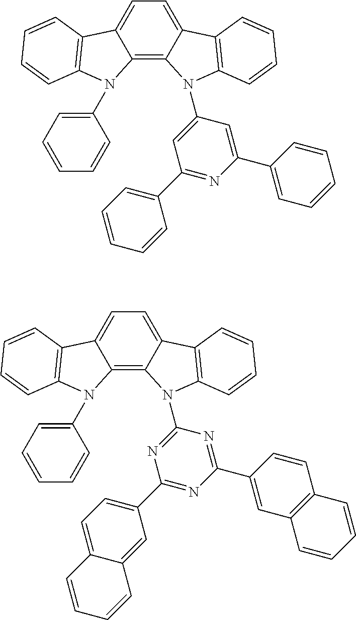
C12=C3C(=CC=C1C1=C(N2C2=CC=CC=C2)C=CC=C1)C1=C(N3C2=CC(C3=CC=CC=C3)=NC(C3=CC=CC=C3)=C2)C=CC=C1.C12=C3C(=CC=C1C1=C(N2C2=CC=CC=C2)C=CC=C1)C1=C(N3C2=NC(C3=CC=C4C(=C3)C=CC=C4)=NC(C3=CC4=C(C=C3)C=CC=C4)=N2)C=CC=C1
